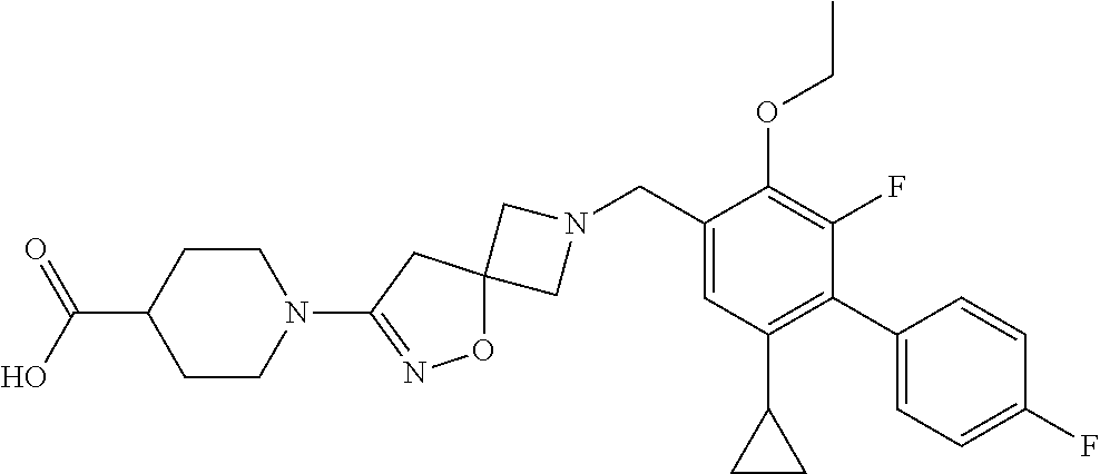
C1N(CC2=CC(C3CC3)=C(C3=CC=C(F)C=C3)C(F)=C2OCC)CC12ON=C(N1CCC(C(=O)O)CC1)C2
